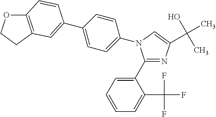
C1(C2=CC=CC=C2C(F)(F)F)=NC(C(O)(C)C)=CN1C1=CC=C(C2=CC3=C(OCC3)C=C2)C=C1
